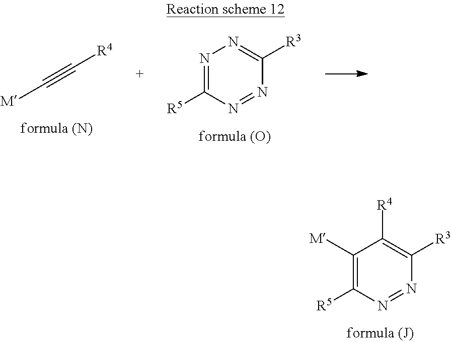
C1([M])=C([R5])N=NC([R3])=C1[R4].[M]C#C[R4].N1=C([R5])N=NC([R3])=N1
